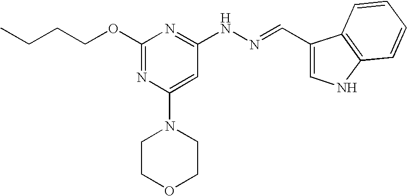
C(COC1=NC(N2CCOCC2)=CC(NN=CC2=CNC3=C2C=CC=C3)=N1)CC
